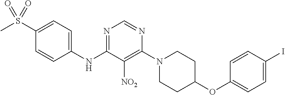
C1(S(C)(=O)=O)=CC=C(NC2=NC=NC(N3CCC(OC4=CC=C(I)C=C4)CC3)=C2[NO2])C=C1
